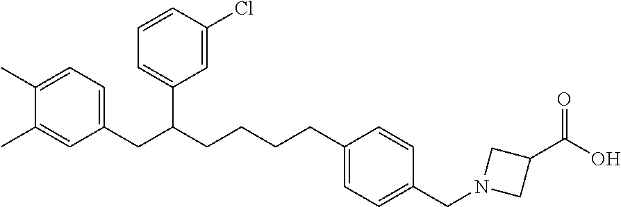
C1(CC(CCCCC2=CC=C(CN3CC(C(O)=O)C3)C=C2)C2=CC=CC(Cl)=C2)=CC=C(C)C(C)=C1
